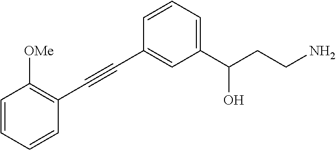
C1(C(CCN)O)=CC=CC(C#CC2=C([OMe])C=CC=C2)=C1
